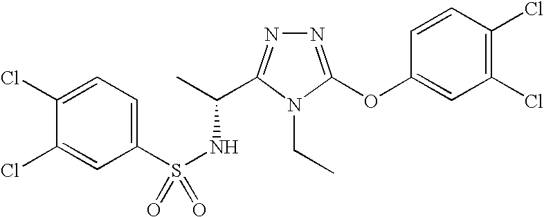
C1(Cl)=CC=C(S(NC(C)C2=NN=C(OC3=CC(Cl)=C(Cl)C=C3)N2CC)(=O)=O)C=C1Cl
